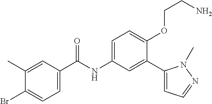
C1(C)=CC(C(=O)NC2=CC=C(OCCN)C(C3=CC=NN3C)=C2)=CC=C1Br
